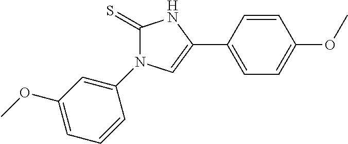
C1(=S)N(C2=CC(OC)=CC=C2)C=C(C2=CC=C(OC)C=C2)N1
